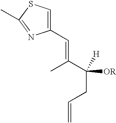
C([H])(C(C)=CC1=CSC(C)=N1)(CC=C)[OR]
